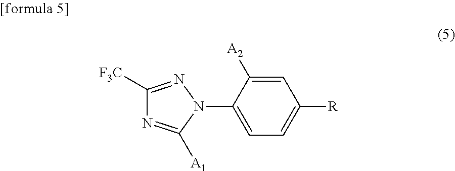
C1([F3C])=NN(C2=CC=C([R])C=C2[A2])C([A1])=N1
